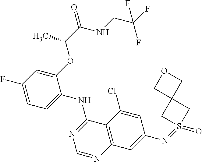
C1=C(F)C=C(OC(C)C(=O)NCC(F)(F)F)C(NC2=NC=NC3=C2C(Cl)=CC(N=S2(=O)CC4(C2)COC4)=C3)=C1
